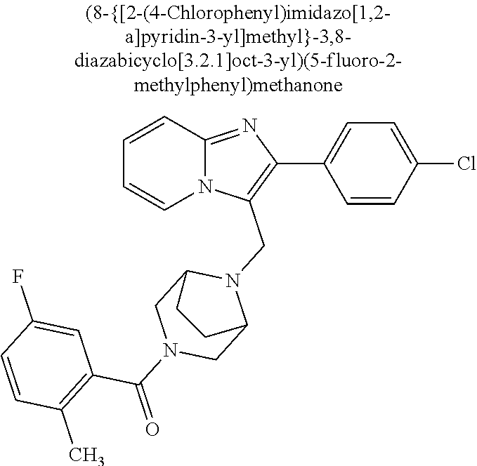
N12C(=NC(C3=CC=C(Cl)C=C3)=C1CN1C3CN(C(=O)C4=C(C)C=CC(F)=C4)CC1CC3)C=CC=C2
